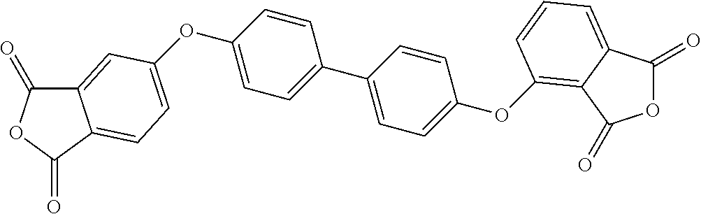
C12=CC(OC3=CC=C(C4=CC=C(OC5=C6C(=CC=C5)C(=O)OC6=O)C=C4)C=C3)=CC=C1C(=O)OC2=O
